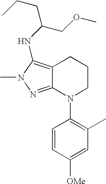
C12=C(NC(CCC)COC)N(C)N=C1N(C1=C(C)C=C([OMe])C=C1)CCC2
